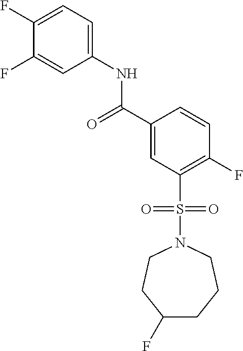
C1(F)=CC=C(NC(C2=CC(S(N3CCC(F)CCC3)(=O)=O)=C(F)C=C2)=O)C=C1F
